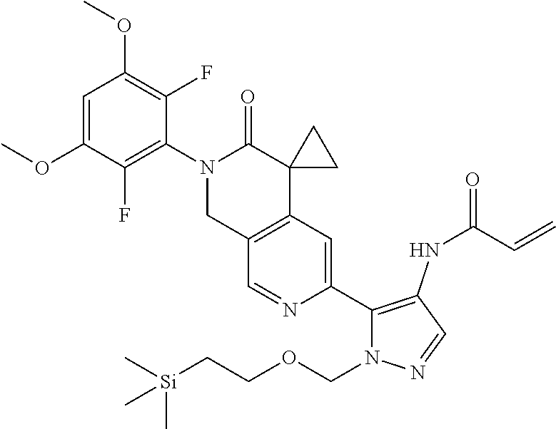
C1=C(OC)C(F)=C(N2CC3=C(C4(C2=O)CC4)C=C(C2=C(NC(C=C)=O)C=NN2COCC[Si](C)(C)C)N=C3)C(F)=C1OC
